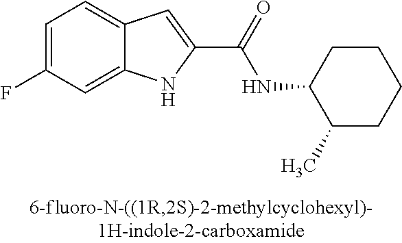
C12=CC(F)=CC=C1C=C(C(=O)NC1C(C)CCCC1)N2
